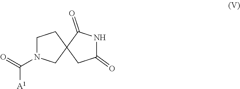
[A1]C(=O)N1CCC2(C1)C(=O)NC(=O)C2
